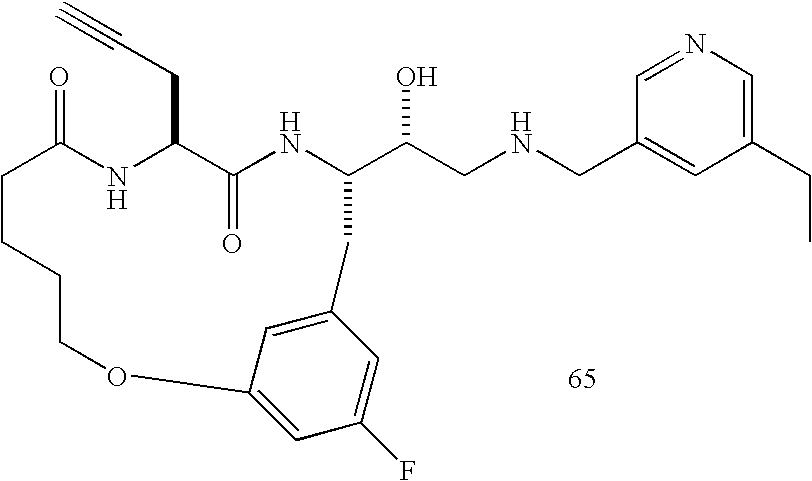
C1=NC=C(CC)C=C1CNCC(O)C1NC(=O)C(CC#C)NC(=O)CCCCOC2=CC(F)=CC(=C2)C1
